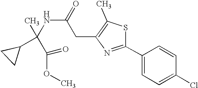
C(C1=C(C)SC(C2=CC=C(Cl)C=C2)=N1)C(NC(C(OC)=O)(C1CC1)C)=O
